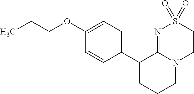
C1(C2CCCN3C2=NS(=O)(=O)CC3)=CC=C(OCCC)C=C1
